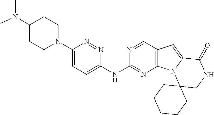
C1(N2CCC(N(C)C)CC2)=CC=C(NC2=NC3=C(C=N2)C=C2N3C3(CNC2=O)CCCCC3)N=N1
